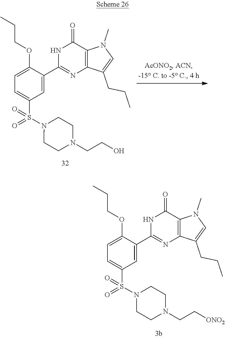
C1=C(OCCC)C(C2=NC3=C(C(=O)N2)N(C)C=C3CCC)=CC(S(N2CCN(CC[ONO2])CC2)(=O)=O)=C1.C1=C(OCCC)C(C2=NC3=C(C(=O)N2)N(C)C=C3CCC)=CC(S(N2CCN(CCO)CC2)(=O)=O)=C1
